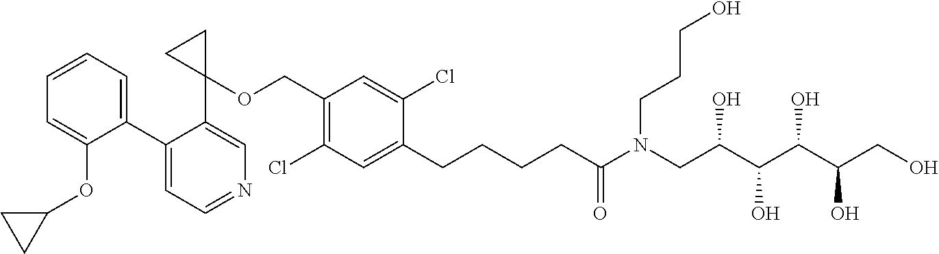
C1(C2=CC=CC=C2OC2CC2)=CC=NC=C1C1(OCC2=C(Cl)C=C(CCCCC(N(CC(C(C(C(CO)O)O)O)O)CCCO)=O)C(Cl)=C2)CC1
